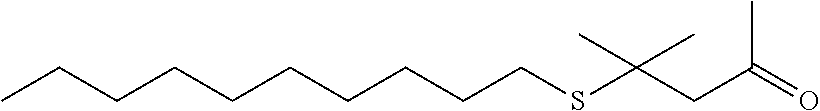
C(CCCCSC(C)(C)CC(C)=O)CCCCC
